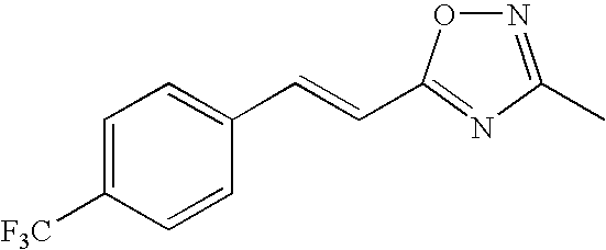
C1=C([F3C])C=CC(C=CC2=NC(C)=NO2)=C1
